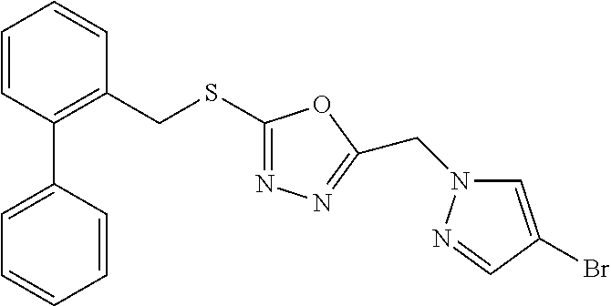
C1=CC(C2=CC=CC=C2)=C(CSC2=NN=C(CN3C=C(Br)C=N3)O2)C=C1
